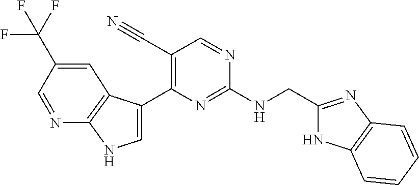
C(NC1=NC(C2=CNC3=C2C=C(C(F)(F)F)C=N3)=C(C#N)C=N1)C1=NC2=C(N1)C=CC=C2
